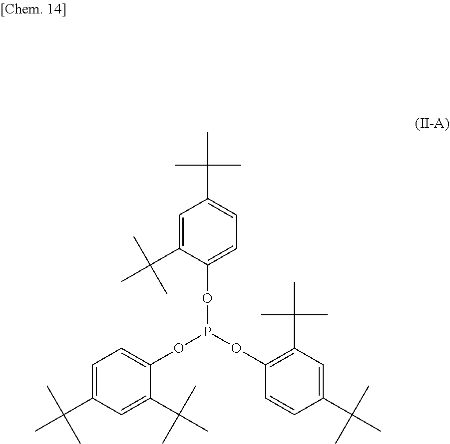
C1=C(C(C)(C)C)C(OP(OC2=CC=C(C(C)(C)C)C=C2C(C)(C)C)OC2=C(C(C)(C)C)C=C(C(C)(C)C)C=C2)=CC=C1C(C)(C)C
